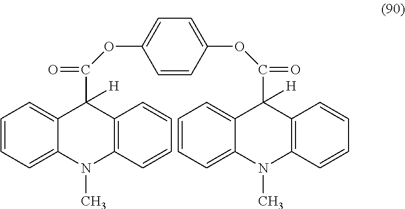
C1=CC=C2C(=C1)C(C(=O)OC1=CC=C(OC(C3([H])C4=C(C=CC=C4)N(C)C4=CC=CC=C43)=O)C=C1)([H])C1=C(N2C)C=CC=C1
